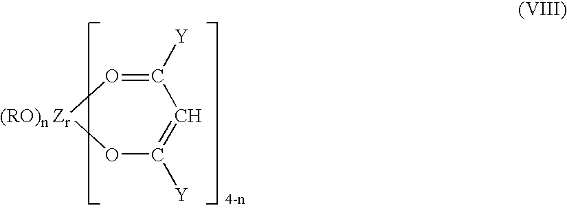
O1C([Y])=CC([Y])=O[(RO)n Zr]1
